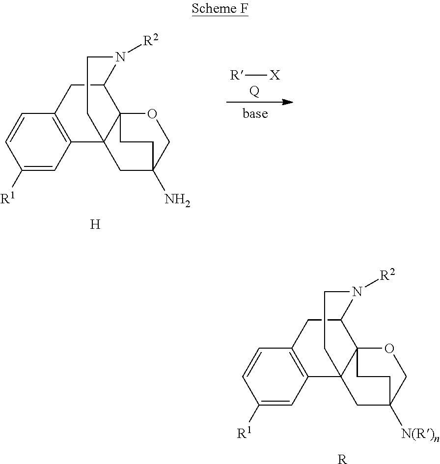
C1([R1])=CC2=C(C=C1)CC1C34C2(CC(N)(CO3)CC4)CCN1[R2].[H].[R][X].[Q].C1([R1])=CC2=C(C=C1)CC1C34C2(CC([N(R)n])(CO3)CC4)CCN1[R2].[R]
